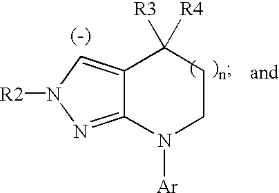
C12=CN([R2])N=C1N([Ar])CCC2([R3])[R4]
